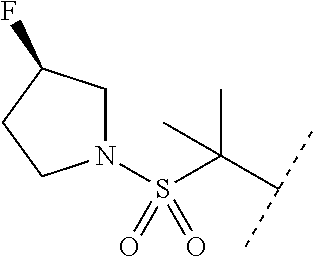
N1(S(C(C(C)C)(C)C)(=O)=O)CC(F)CC1
